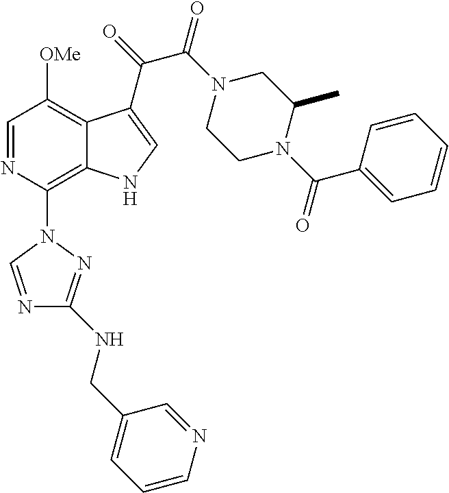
C1=NC(N2C=NC(NCC3=CC=CN=C3)=N2)=C2C(=C1[OMe])C(C(C(=O)N1CCN(C(=O)C3=CC=CC=C3)C(C)C1)=O)=CN2
